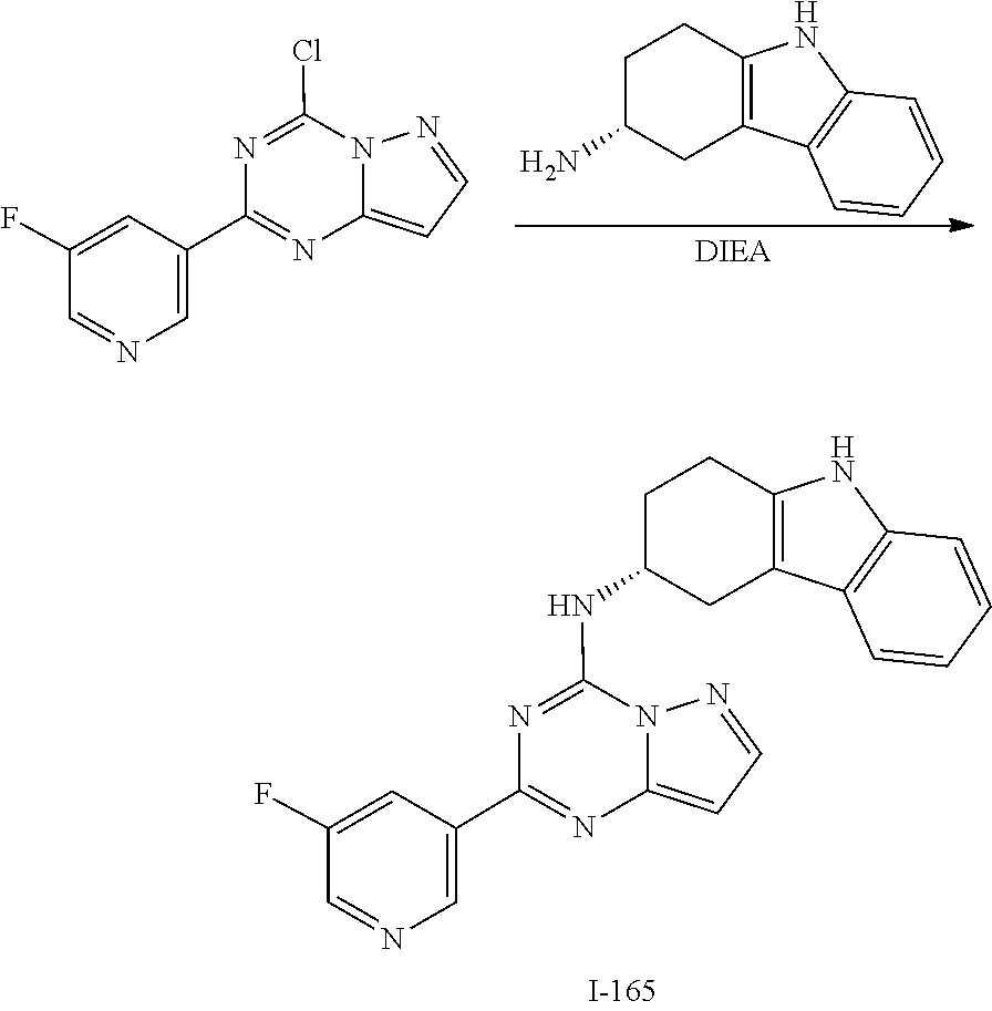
N12C(=CC=N1)N=C(C1=CN=CC(F)=C1)N=C2NC1CC2=C(CC1)NC1=C2C=CC=C1.C12=C(NC3=C1CC(N)CC3)C=CC=C2.N12C(=CC=N1)N=C(C1=CN=CC(F)=C1)N=C2Cl
